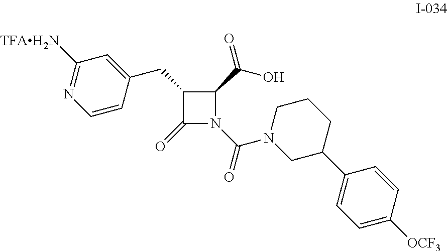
C1=C([OCF3])C=CC(C2CN(C(=O)N3C(=O)C(CC4=CC([TFAH2N])=NC=C4)C3C(O)=O)CCC2)=C1
